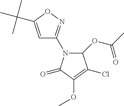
C1=C(C(C)(C)C)ON=C1N1C(OC(C)=O)C(Cl)=C(OC)C1=O
